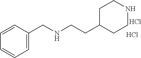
C1=CC=C(CNCCC2CCNCC2)C=C1.Cl.Cl
